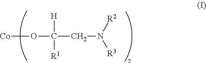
[Co]OC([H])([R1])CN([R3])[R2]
